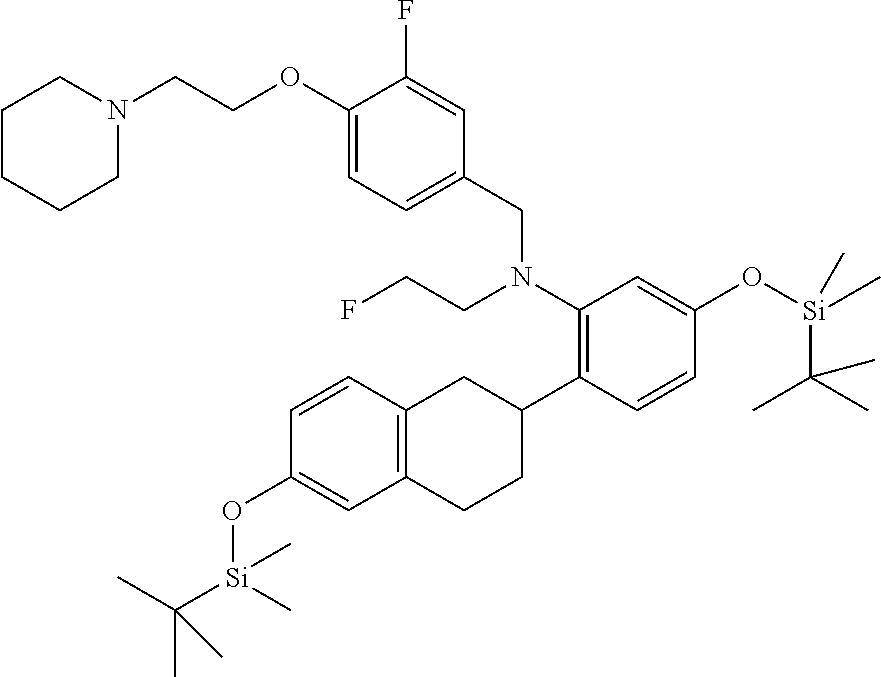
C(COC1=CC=C(CN(C2=C(C3CC4=C(CC3)C=C(O[Si](C(C)(C)C)(C)C)C=C4)C=CC(O[Si](C)(C(C)(C)C)C)=C2)CCF)C=C1F)N1CCCCC1
